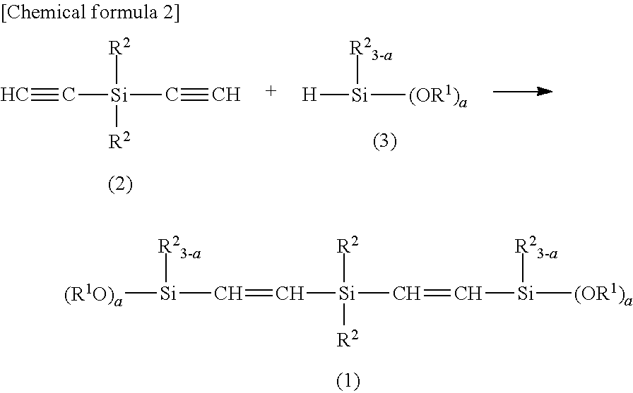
[(R1O)a][Si]([R23-a])C=C[Si]([R2])([R2])C=C[Si]([(OR1)a])[R23-a].C([Si](C#C)([R2])[R2])#C.[H][Si]([(OR1)a])[R23-a]
